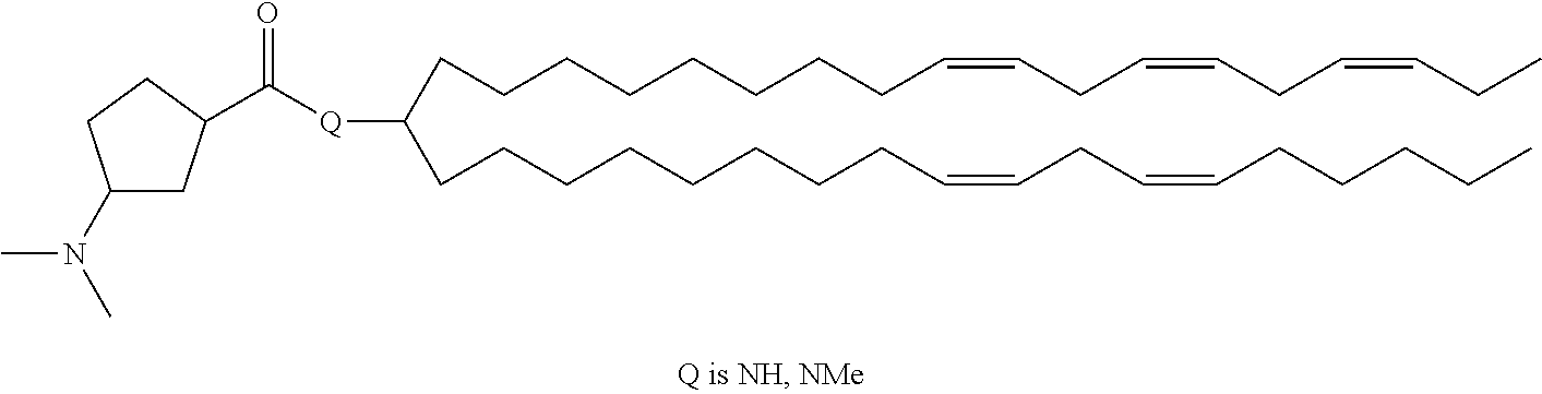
C(CCCCCCC=CCC=CCC=CCC)CC(CCCCCCCCC=CCC=CCCCCC)[Q]C(=O)C1CC(N(C)C)CC1
